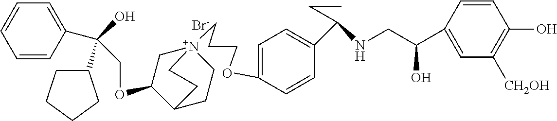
[Br-].C(OC1C[N+]2(CCCOC3=CC=C(C(NCC(C4=CC([CH2OH])=C(O)C=C4)O)CC)C=C3)CCC1CC2)C(C1=CC=CC=C1)(O)C1CCCC1
